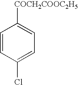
C1=CC(Cl)=CC=C1[COCH2COOC2H5]
